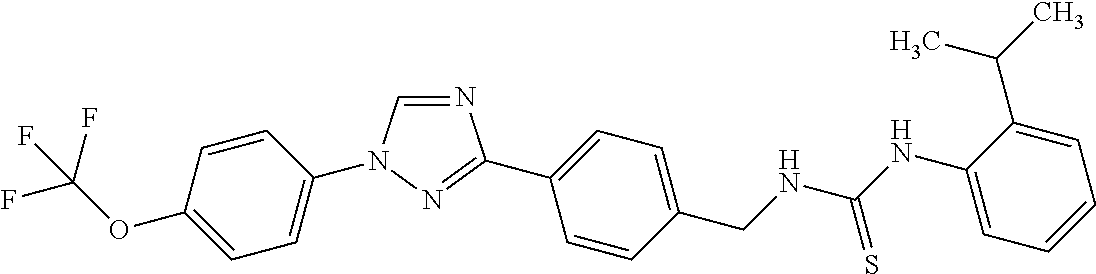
C1=CC(OC(F)(F)F)=CC=C1N1C=NC(C2=CC=C(CNC(NC3=CC=CC=C3C(C)C)=S)C=C2)=N1
